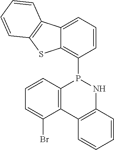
C12=C(C=CC=C1Br)P(C1=C3C(=CC=C1)C1=C(S3)C=CC=C1)NC1=C2C=CC=C1
